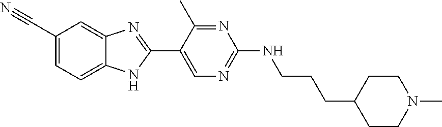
C1=C2C(=CC=C1C#N)NC(C1=CN=C(NCCCC3CCN(C)CC3)N=C1C)=N2
